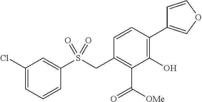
C1(O)=C(C2=COC=C2)C=CC(CS(C2=CC(Cl)=CC=C2)(=O)=O)=C1C([OMe])=O
